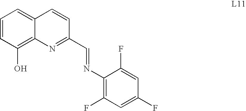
C1=CC(O)=C2C(=C1)C=CC(C=NC1=C(F)C=C(F)C=C1F)=N2
